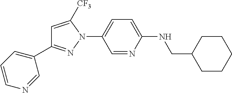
N1(C2=CC=C(NCC3CCCCC3)N=C2)C([CF3])=CC(C2=CC=CN=C2)=N1
